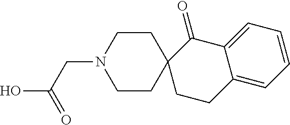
C1CN(CC(O)=O)CCC12CCC1=CC=CC=C1C2=O
